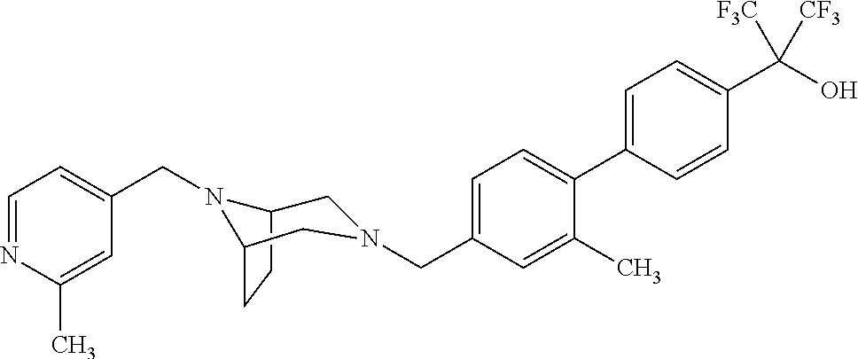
C1=C(C2=CC=C(CN3CC4CCC(N4CC4=CC=NC(C)=C4)C3)C=C2C)C=CC(C(O)([F3C])[CF3])=C1
